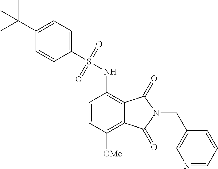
C1=CC([OMe])=C2C(=C1NS(C1=CC=C(C(C)(C)C)C=C1)(=O)=O)C(=O)N(CC1=CN=CC=C1)C2=O
